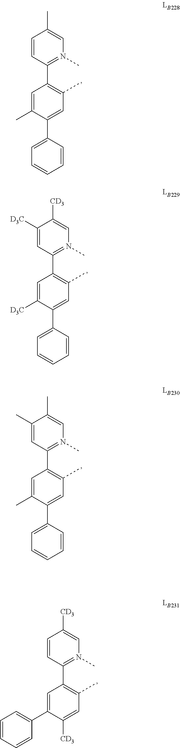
C1=C(C)C(C2=CC=CC=C2)=CC(C)=C1C1=N(C)C=C(C)C(C)=C1.C1=C([D3C])C(C2=CC=CC=C2)=CC(C)=C1C1=N(C)C=C([CD3])C([D3C])=C1.C1=C(C)C(C2=CC=CC=C2)=CC(C)=C1C1=N(C)C=C(C)C=C1.C1=C(C2=CC=CC=C2)C([CD3])=CC(C)=C1C1=N(C)C=C([CD3])C=C1
